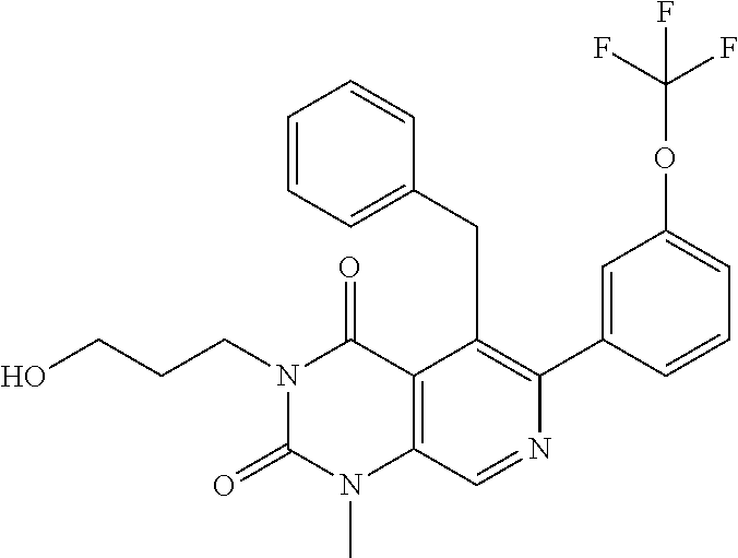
C12=C(C=NC(C3=CC(OC(F)(F)F)=CC=C3)=C1CC1=CC=CC=C1)N(C)C(=O)N(CCCO)C2=O
